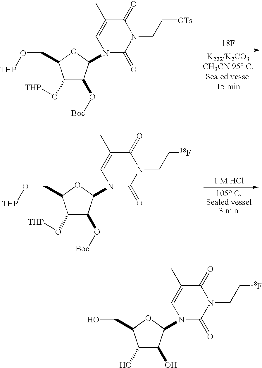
C1(O[THP])C(O[Boc])C(N2C(=O)N(CC[OTs])C(=O)C(C)=C2)OC1CO[THP].[18F].[1 M HCl].C1(O[THP])C(O[Boc])C(N2C(=O)N(CC[18F])C(=O)C(C)=C2)OC1CO[THP].C1(O)C(O)C(N2C(=O)N(CC[18F])C(=O)C(C)=C2)OC1CO
